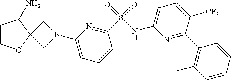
C1COC2(C1N)CN(C1=CC=CC(S(=O)(=O)NC3=CC=C([CF3])C(C4=C(C)C=CC=C4)=N3)=N1)C2
